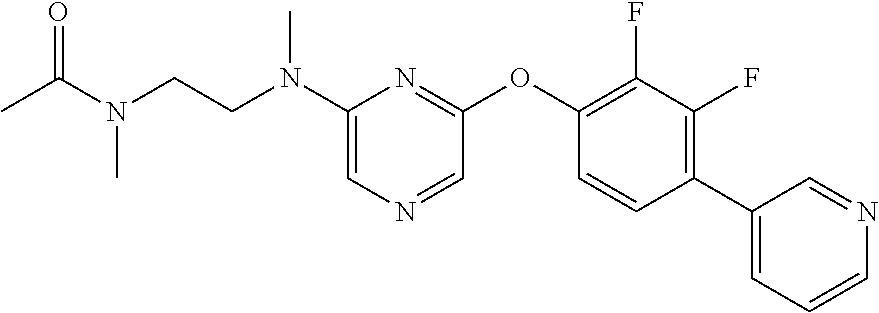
C1(N(CCN(C(=O)C)C)C)=CN=CC(OC2=C(F)C(F)=C(C3=CC=CN=C3)C=C2)=N1
